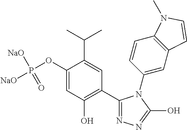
C1(C2=C(O)C=C(OP([NaO])([NaO])=O)C(C(C)C)=C2)=NN=C(O)N1C1=CC2=C(C=C1)N(C)C=C2
